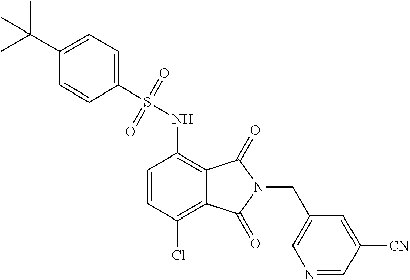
C1(S(NC2=C3C(=C(Cl)C=C2)C(=O)N(CC2=CN=CC([CN])=C2)C3=O)(=O)=O)=CC=C(C(C)(C)C)C=C1
